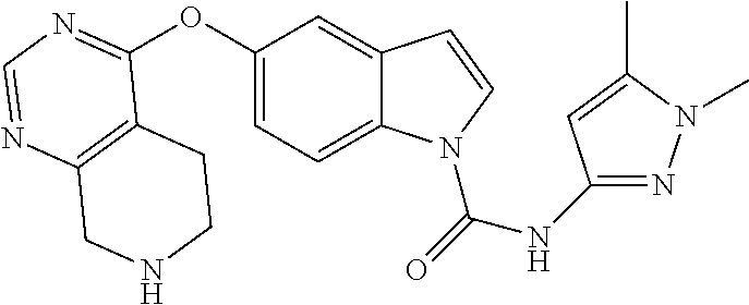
C12=C(N=CN=C1OC1=CC=C3C(=C1)C=CN3C(=O)NC1=NN(C)C(C)=C1)CNCC2
